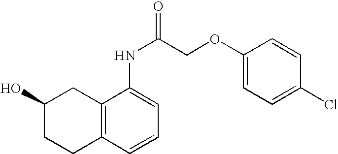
C12=C(C=CC=C1NC(COC1=CC=C(Cl)C=C1)=O)CCC(O)C2
